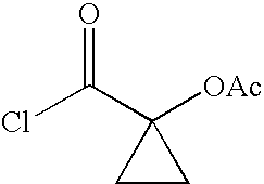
ClC(C1([OAc])CC1)=O
